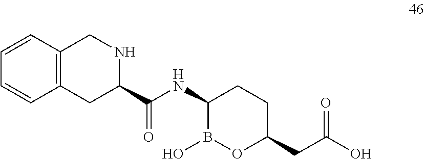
C12=C(CC(C(NC3B(O)OC(CC(O)=O)CC3)=O)NC1)C=CC=C2
